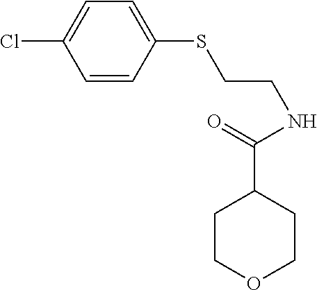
C(SC1=CC=C(Cl)C=C1)CNC(C1CCOCC1)=O
